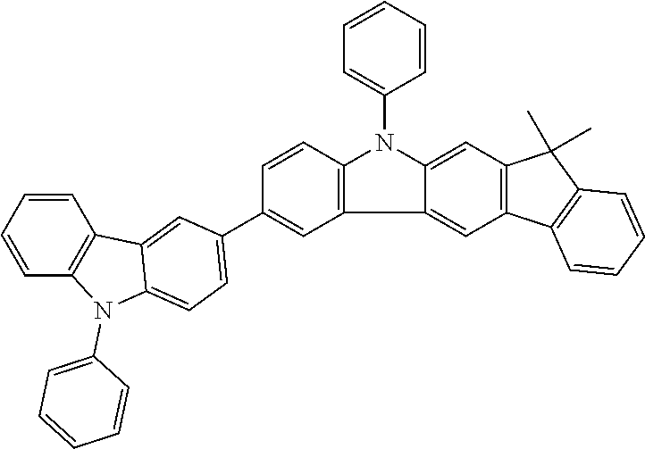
C12=C(C3=CC4=C(C=C3N1C1=CC=CC=C1)C(C)(C)C1=C4C=CC=C1)C=C(C1=CC=C3N(C4=CC=CC=C4)C4=C(C=CC=C4)C3=C1)C=C2
